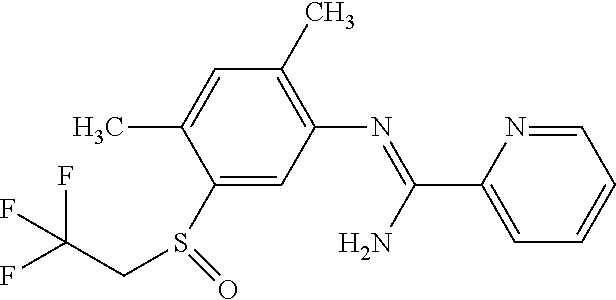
FC(CS(C1=CC(N=C(C2=CC=CC=N2)N)=C(C)C=C1C)=O)(F)F
